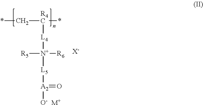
C([R4C](*)[L4][N+]([R5])([R6])[L5][A2](=O)[O-])*.[M+].[X-]
